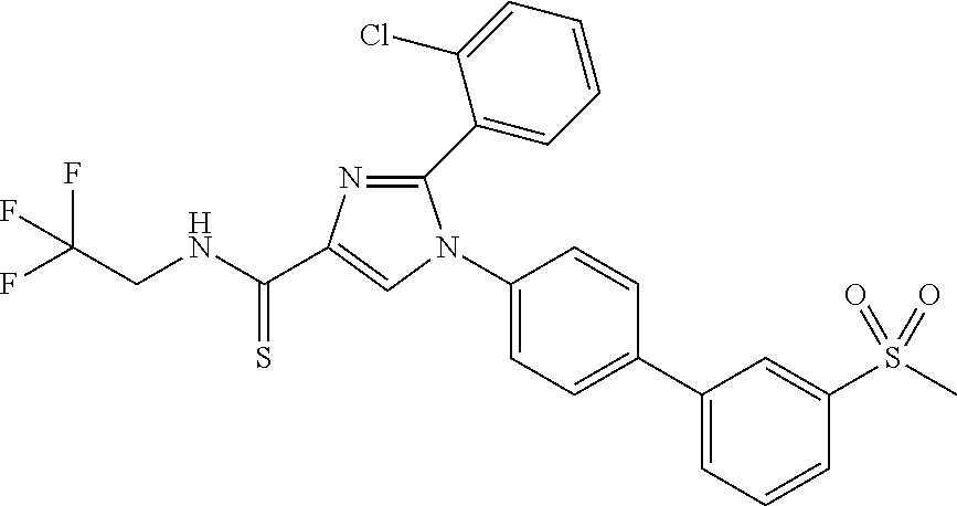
C1(C2=CC=CC=C2Cl)=NC(C(=S)NCC(F)(F)F)=CN1C1=CC=C(C2=CC=CC(S(=O)(C)=O)=C2)C=C1
